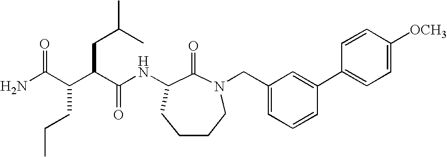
NC(C(C(CC(C)C)C(NC1C(=O)N(CC2=CC=CC(C3=CC=C([OCH3])C=C3)=C2)CCCC1)=O)CCC)=O
